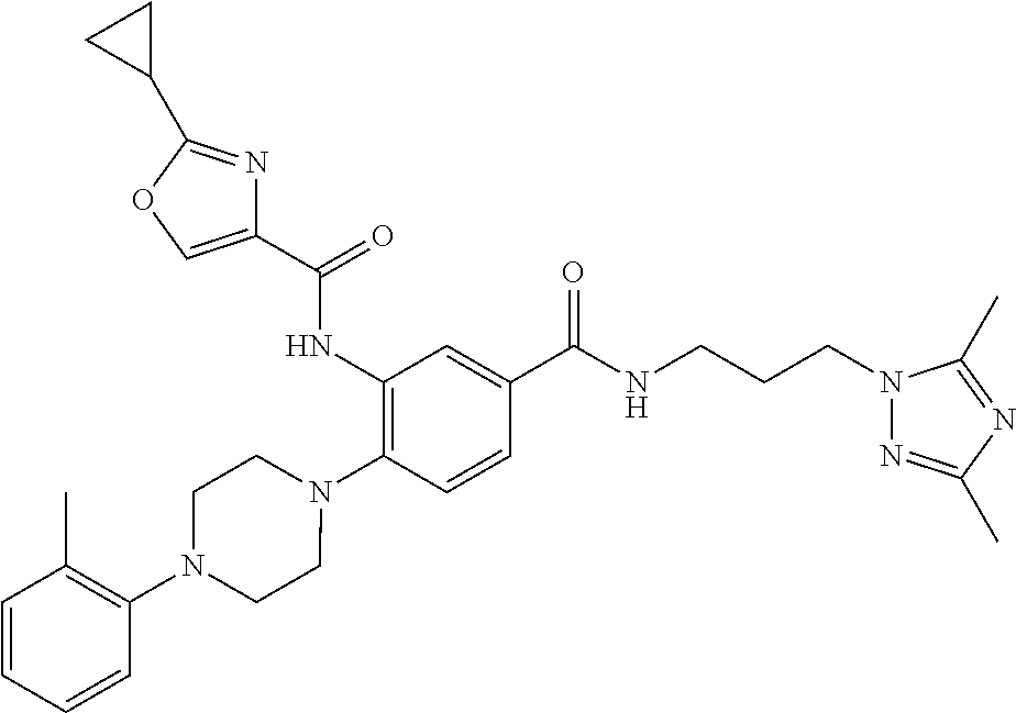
C1(NC(=O)C2=COC(C3CC3)=N2)=C(N2CCN(C3=C(C)C=CC=C3)CC2)C=CC(C(=O)NCCCN2N=C(C)N=C2C)=C1
